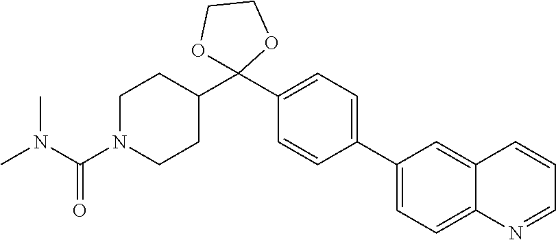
C1N(C(N(C)C)=O)CCC(C2(C3=CC=C(C4=CC=C5C(=C4)C=CC=N5)C=C3)OCCO2)C1
